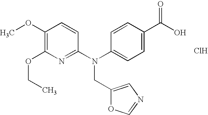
C1(OC)=C(OCC)N=C(N(C2=CC=C(C(O)=O)C=C2)CC2=CN=CO2)C=C1.Cl
